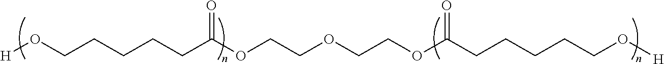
[H]OCCCCCC(OCCOCCOC(CCCCCO[H])=O)=O
